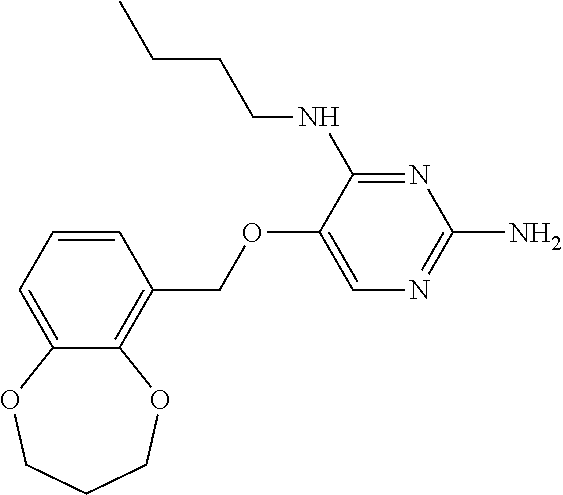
C12=CC=CC(COC3=CN=C(N)N=C3NCCCC)=C1OCCCO2
